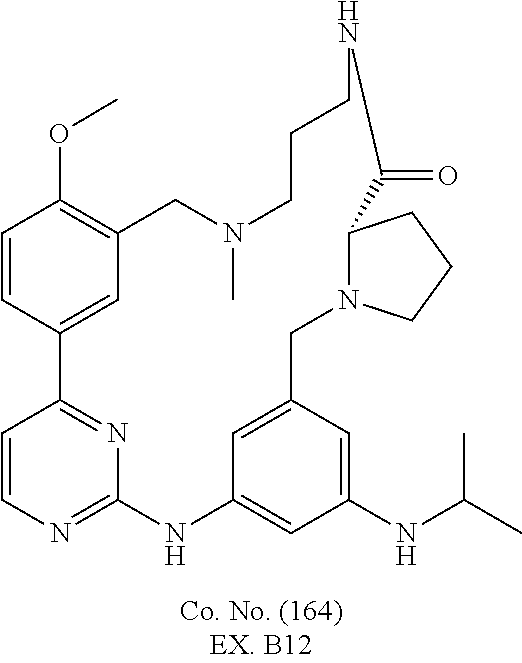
C1=CC2=NC(=N1)NC1=CC(NC(C)C)=CC(=C1)CN1C(CCC1)C(=O)NCCCN(C)CC1=C(OC)C=CC2=C1
